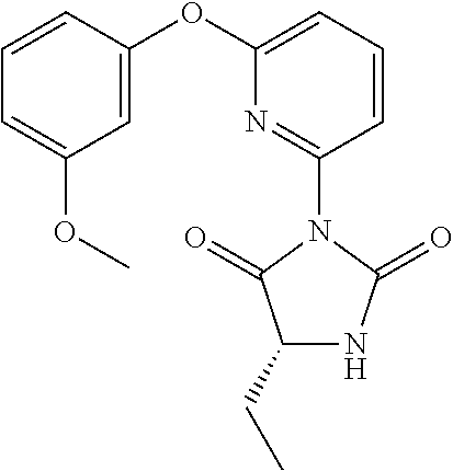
C1(CC)NC(=O)N(C2=NC(OC3=CC(OC)=CC=C3)=CC=C2)C1=O
